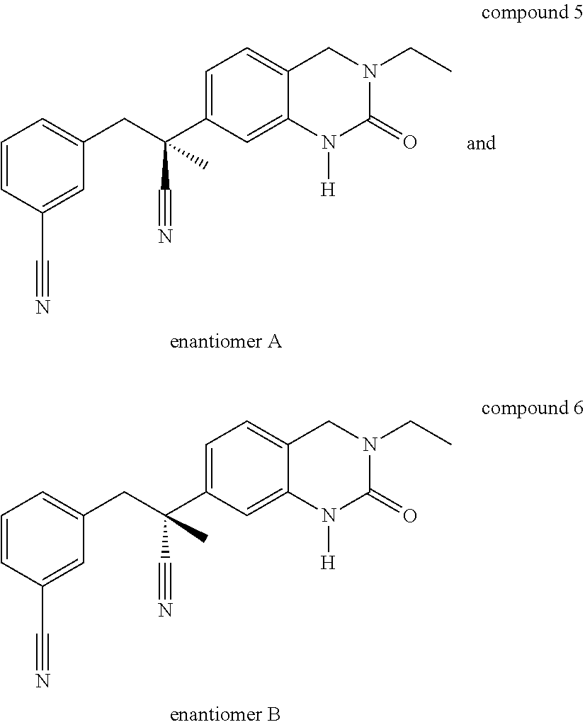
C1=CC(C#N)=CC(CC(C2=CC=C3C(=C2)N([H])C(=O)N(CC)C3)(C#N)C)=C1.C1=CC(C#N)=CC(CC(C2=CC=C3C(=C2)N([H])C(=O)N(CC)C3)(C#N)C)=C1
